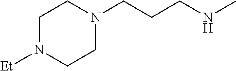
C1N(CCCNC)CCN([Et])C1
